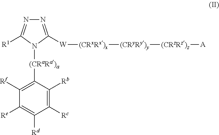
N1=C([W][(CRxRx)x][(CRyRy)y][(CRzRz)z][A])N([(CRaRa)a]C2=C([Rf])C([Re])=C([Rd])C([Rc])=C2[Rb])C([R1])=N1
